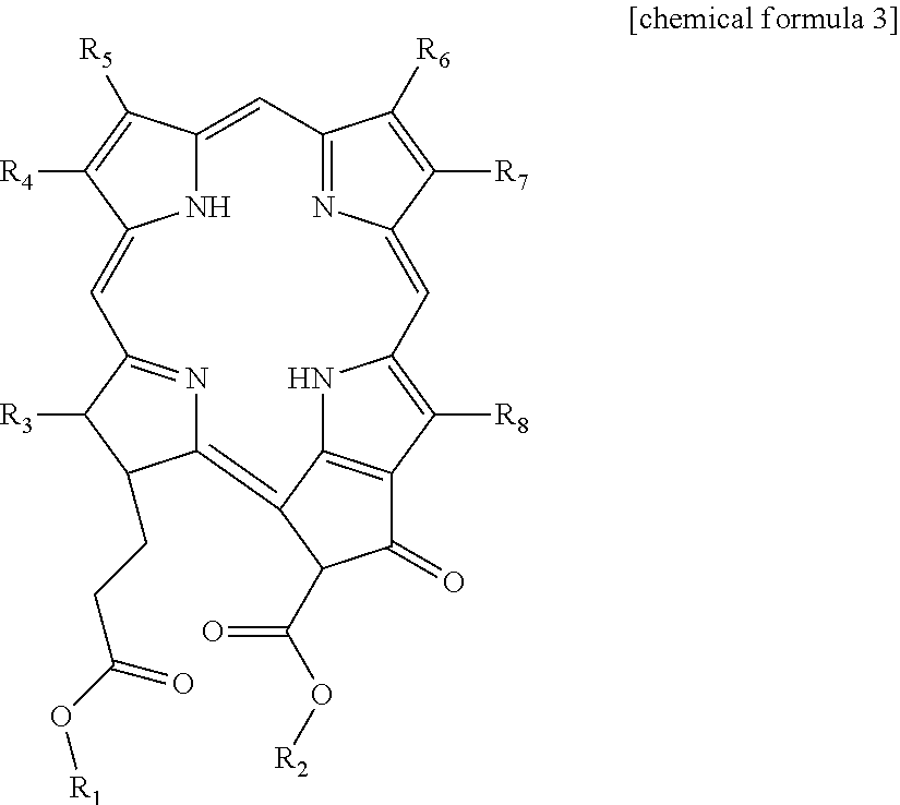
N1=C2C([R6])=C([R7])C1=CC1=C([R8])C3=C(N1)C(=C1N=C(C=C4NC(=C2)C([R5])=C4[R4])C([R3])C1CCC(O[R1])=O)C(C(=O)O[R2])C3=O
